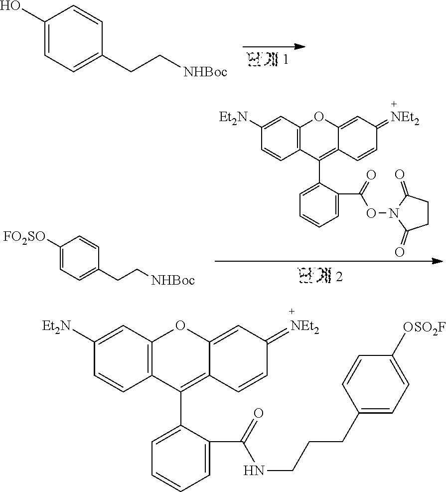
C1(O)=CC=C(CC[NHBoc])C=C1.C1([FO2SO])=CC=C(CC[NHBoc])C=C1.C1([Et2N])=CC2=C(C=C1)C(C1=CC=CC=C1C(=O)ON1C(=O)CCC1=O)=C1C(=CC(=[NEt2])C=C1)O2.C1([Et2N])=CC2=C(C=C1)C(C1=CC=CC=C1C(=O)NCCCC1=CC=C([OSO2F])C=C1)=C1C(=CC(=[NEt2])C=C1)O2
